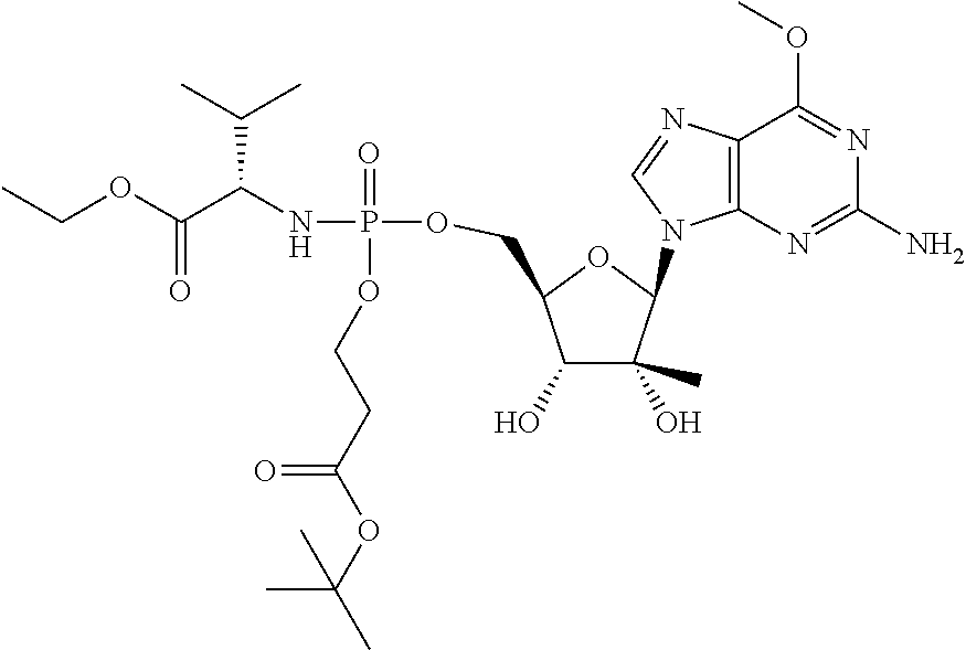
C12=C(N=C(N)N=C1OC)N(C1C(C)(O)C(O)C(COP(NC(C(OCC)=O)C(C)C)(=O)OCCC(OC(C)(C)C)=O)O1)C=N2
